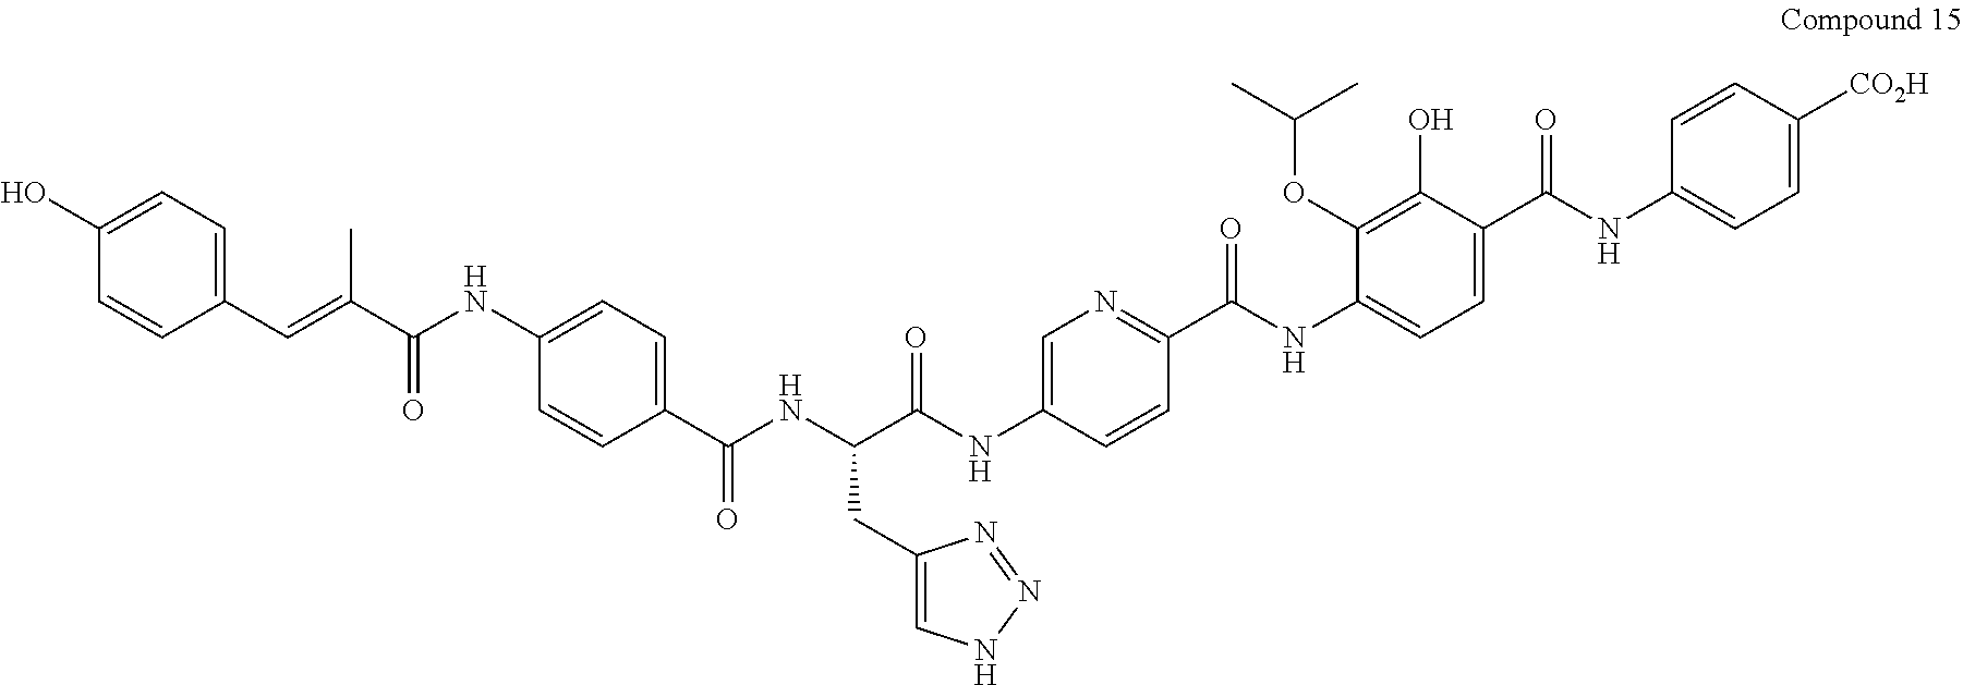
C(OC1=C(O)C(C(NC2=CC=C([CO2H])C=C2)=O)=CC=C1NC(C1=NC=C(NC(C(NC(C2=CC=C(NC(C(=CC3=CC=C(O)C=C3)C)=O)C=C2)=O)CC2=CNN=N2)=O)C=C1)=O)(C)C
